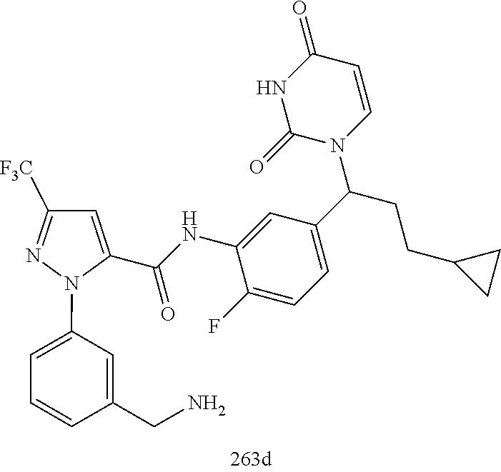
O=C(NC1=CC(C(N2C=CC(=O)NC2=O)CCC2CC2)=CC=C1F)C1=CC([F3C])=NN1C1=CC=CC(CN)=C1
